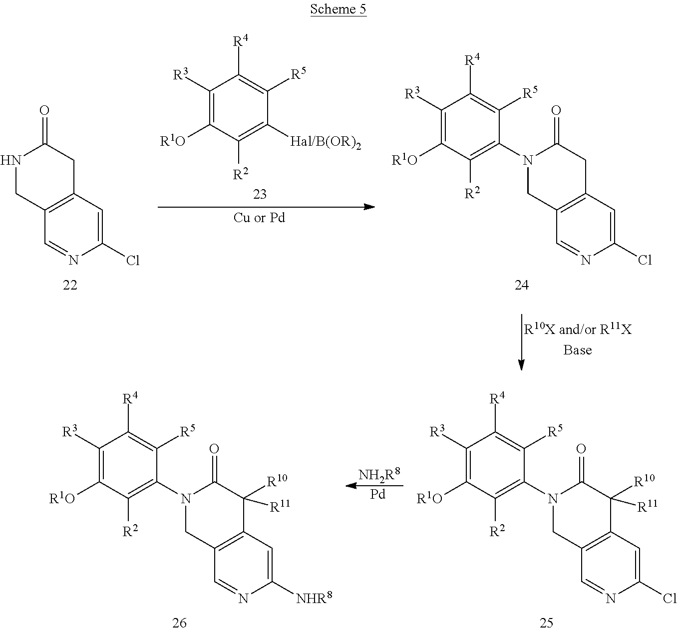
C1(Cl)=CC2=C(C=N1)CN(C1=C([R2])C([R1O])=C([R3])C([R4])=C1[R5])C(=O)C2([R11])[R10].[NH2R8].[Pd].C1([NHR8])=CC2=C(C=N1)CN(C1=C([R2])C([R1O])=C([R3])C([R4])=C1[R5])C(=O)C2([R11])[R10].C1(Cl)=CC2=C(C=N1)CNC(=O)C2.C1([R3])=C([R1O])C([R2])=C([Hal/B(OR)2])C([R5])=C1[R4].C1(Cl)=CC2=C(C=N1)CN(C1=C([R2])C([R1O])=C([R3])C([R4])=C1[R5])C(=O)C2
